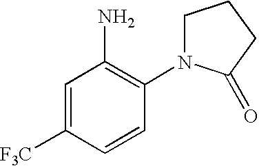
C1=C([F3C])C=CC(N2CCCC2=O)=C1N
